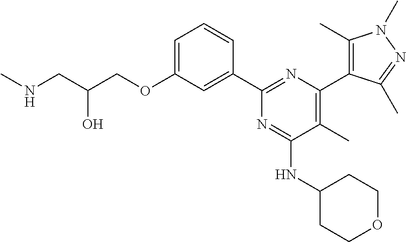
C1=C(OCC(CNC)O)C=C(C2=NC(C3=C(C)N(C)N=C3C)=C(C)C(NC3CCOCC3)=N2)C=C1
